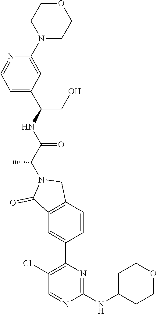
C1(NC2CCOCC2)=NC(C2=CC3=C(C=C2)CN(C(C(=O)NC(C2=CC=NC(N4CCOCC4)=C2)CO)C)C3=O)=C(Cl)C=N1
